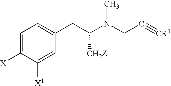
C1=C([X])C([X1])=CC(CC(N(CC#[CR1])C)[CH2Z])=C1
